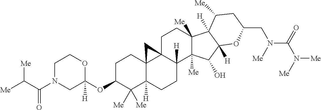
C1C(OC2([H])OCCN(C(C([Me])[Me])=O)C2)C([Me])([Me])C2([H])C3(C1)C1(C([H])(CC2)C2([Me])C([Me])(CC1)C1([H])C([Me])CC(CN(C(N([Me])[Me])=O)[Me])OC1([H])C2O)C3
